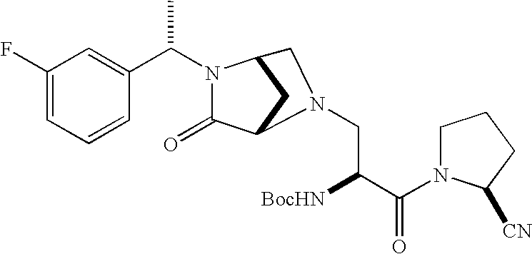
C1(F)=CC=CC(C(C)N2C(=O)C3CC2CN3CC([BocHN])C(=O)N2CCCC2[CN])=C1
